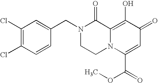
N1(CC2=CC(Cl)=C(Cl)C=C2)CCN2C(=C(O)C(=O)C=C2C(=O)OC)C1=O
